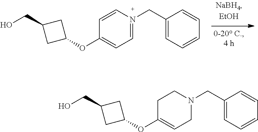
C1=N(CC2=CC=CC=C2)C=CC(OC2CC(CO)C2)=C1.C1N(CC2=CC=CC=C2)CCC(OC2CC(CO)C2)=C1
